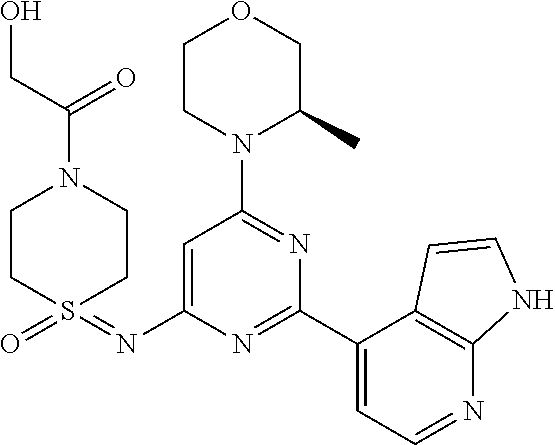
C1=C(N=S2(=O)CCN(C(CO)=O)CC2)N=C(C2=CC=NC3=C2C=CN3)N=C1N1C(C)COCC1
